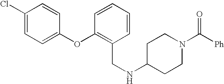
C1(Cl)=CC=C(OC2=C(CNC3CCN(C(=O)[Ph])CC3)C=CC=C2)C=C1
